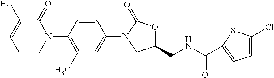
C1=CC(N2C(=O)C(O)=CC=C2)=C(C)C=C1N1CC(CNC(=O)C2=CC=C(Cl)S2)OC1=O
